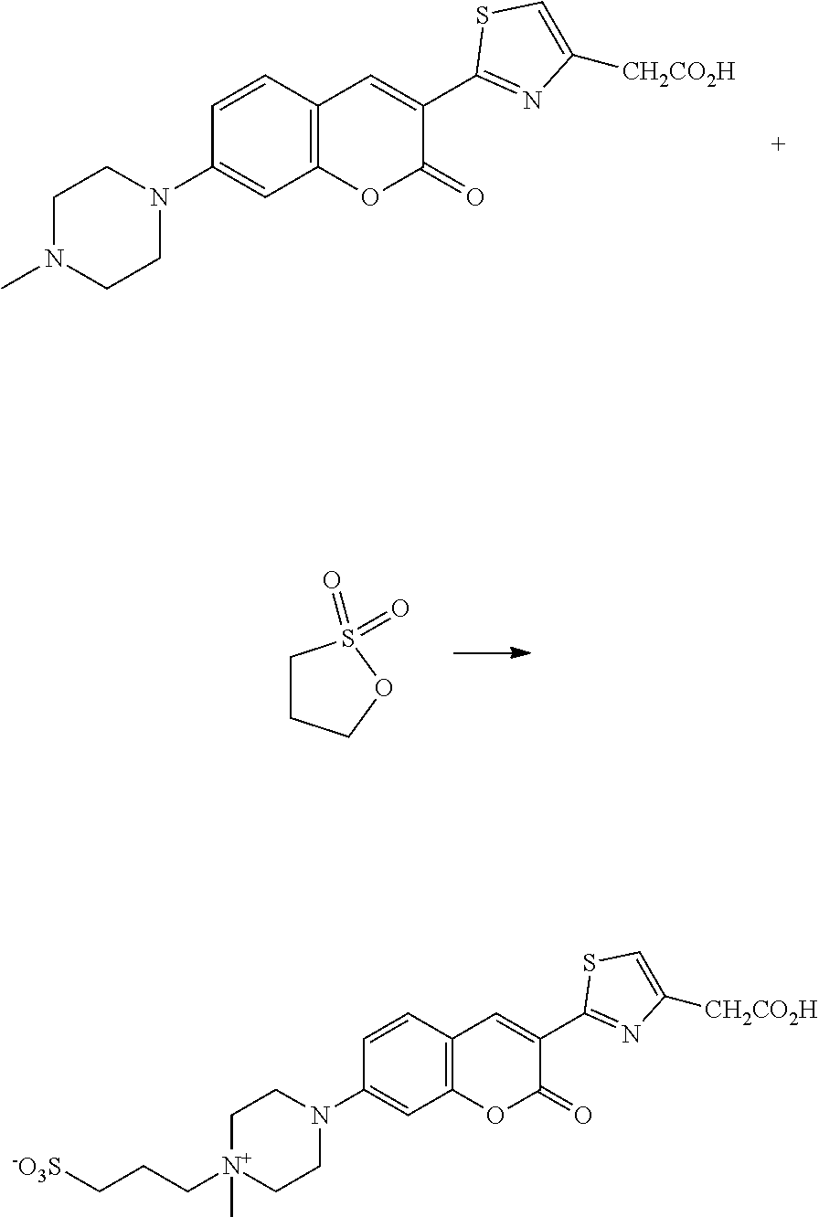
C12=C(C=C(C3=NC([CH2CO2H])=CS3)C(=O)O1)C=CC(N1CCN(C)CC1)=C2.C1CCOS1(=O)=O.C12=C(C=C(C3=NC([CH2CO2H])=CS3)C(=O)O1)C=CC(N1CC[N+](C)(CCC[-O3S])CC1)=C2
